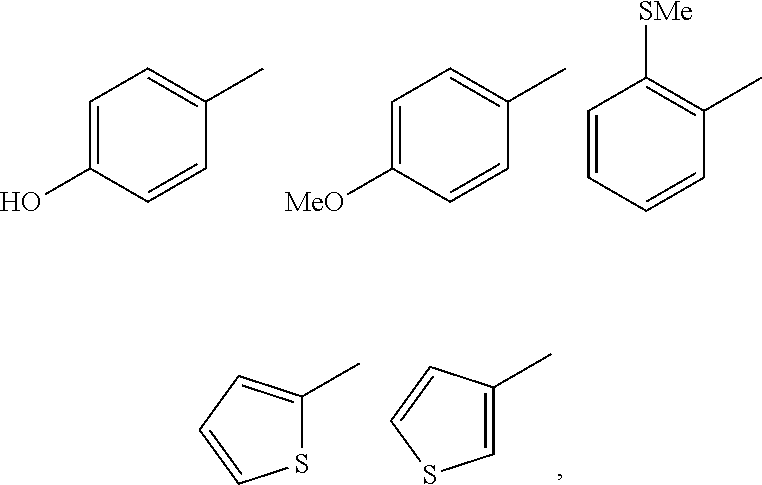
C1=C(O)C=CC(C)=C1.C1=C([MeO])C=CC(C)=C1.C1=CC=CC(C)=C1[SMe].C1(C)=CSC=C1.C1(C)=CC=CS1
